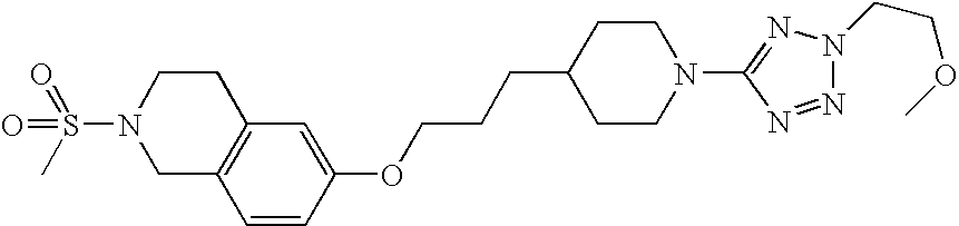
C1C2=C(CCN1S(=O)(=O)C)C=C(OCCCC1CCN(C3=NN(CCOC)N=N3)CC1)C=C2
